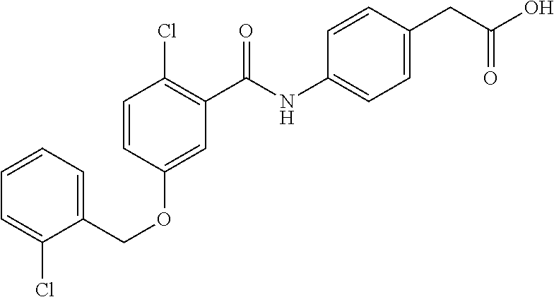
C1=CC=C(COC2=CC(C(NC3=CC=C(CC(O)=O)C=C3)=O)=C(Cl)C=C2)C(Cl)=C1
